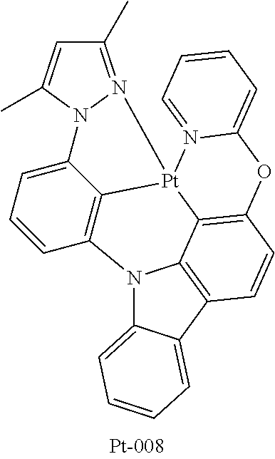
N12C3=CC=CC=C3C3=C1C1=C(C=C3)OC3=CC=CC=N3[Pt]13C1=C2C=CC=C1N1C(C)=CC(C)=N31
